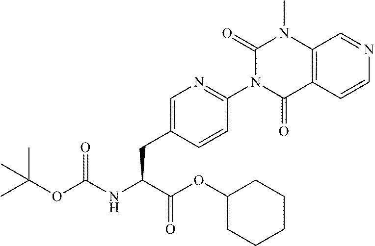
C1=C(CC(C(OC2CCCCC2)=O)NC(OC(C)(C)C)=O)C=CC(N2C(=O)N(C)C3=C(C=CN=C3)C2=O)=N1
